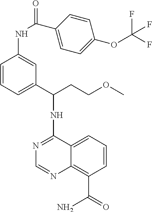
N1=C(NC(C2=CC=CC(NC(C3=CC=C(OC(F)(F)F)C=C3)=O)=C2)CCOC)C2=CC=CC(C(=O)N)=C2N=C1
